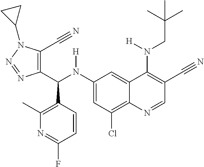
C1(N(C(C2=C(C#N)N(C3CC3)N=N2)C2=C(C)N=C(F)C=C2)[H])=CC(Cl)=C2C(=C1)C(N(CC(C)(C)C)[H])=C(C#N)C=N2
